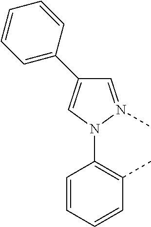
C1=N(C)N(C2=C(C)C=CC=C2)C=C1C1=CC=CC=C1
